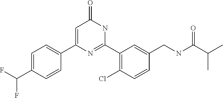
C1(C2=CC(=O)NC(C3=C(Cl)C=CC(CNC(C(C)C)=O)=C3)=N2)=CC=C(C(F)F)C=C1
